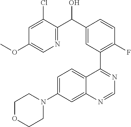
C1=C(Cl)C(C(C2=CC(C3=NC=NC4=CC(N5CCOCC5)=CC=C34)=C(F)C=C2)O)=NC=C1OC
